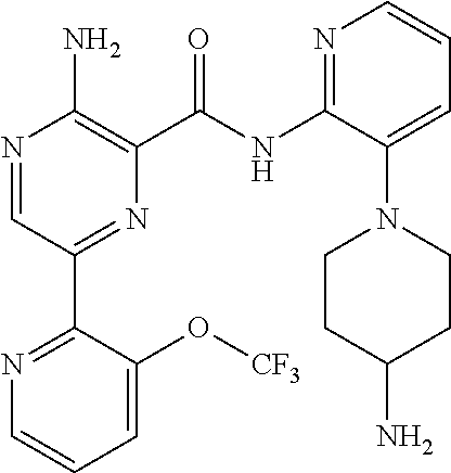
N1=C(NC(=O)C2=C(N)N=CC(C3=NC=CC=C3O[CF3])=N2)C(N2CCC(N)CC2)=CC=C1
